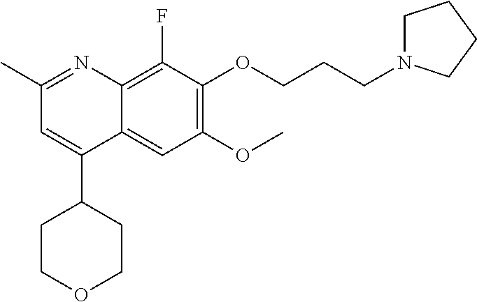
C1COCCC1C1=CC(C)=NC2=C(F)C(OCCCN3CCCC3)=C(OC)C=C12
